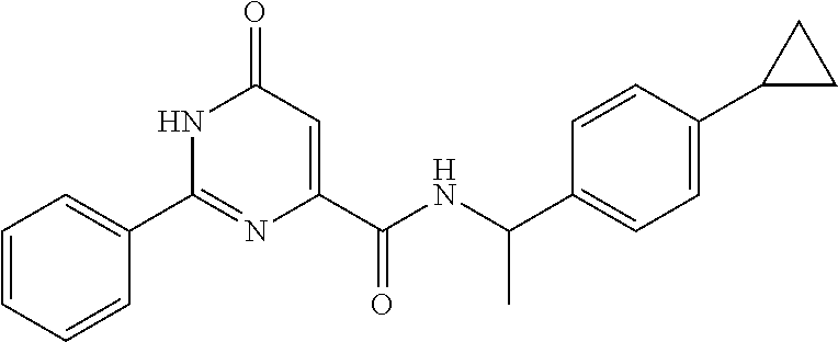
C1(=O)C=C(C(NC(C2=CC=C(C3CC3)C=C2)C)=O)N=C(C2=CC=CC=C2)N1
